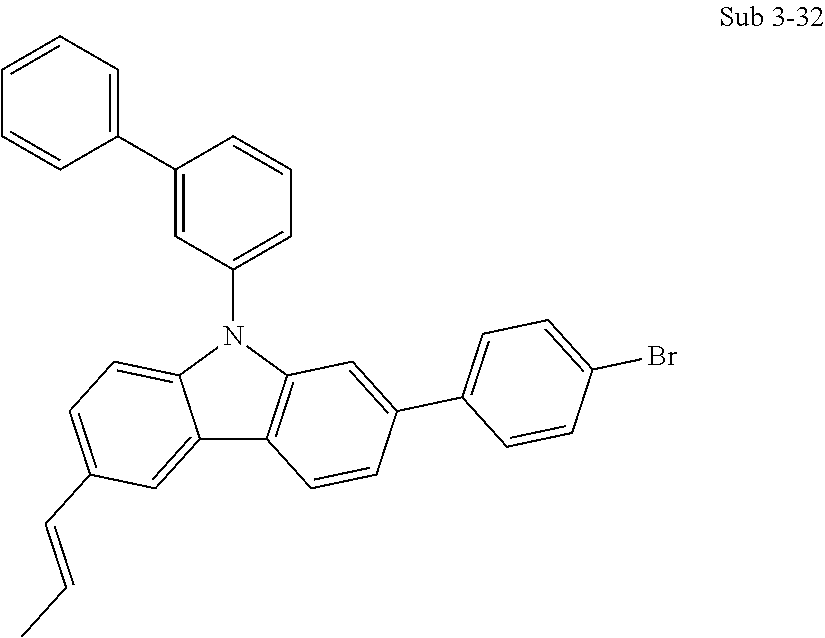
C12=CC(C=CC)=CC=C1N(C1=CC=CC(C3=CC=CC=C3)=C1)C1=C2C=CC(C2=CC=C(Br)C=C2)=C1
